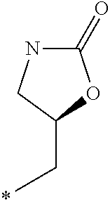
C(C)C1OC(=O)NC1
